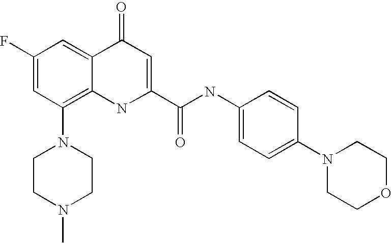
C1(F)=CC(N2CCN(C)CC2)=C2C(=C1)C(=O)C=C(C(NC1=CC=C(N3CCOCC3)C=C1)=O)N2
